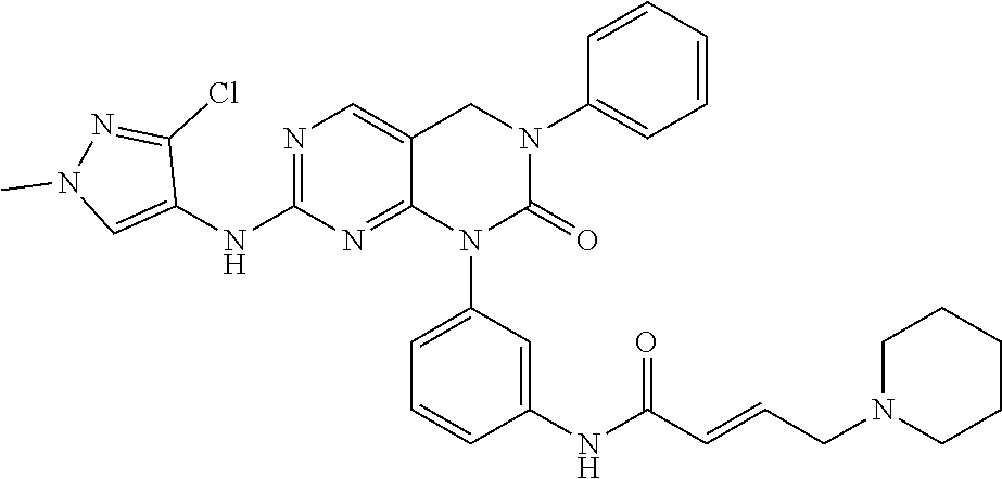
N1=C(NC2=CN(C)N=C2Cl)N=C2C(=C1)CN(C1=CC=CC=C1)C(=O)N2C1=CC=CC(NC(C=CCN2CCCCC2)=O)=C1
